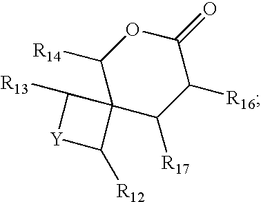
C1([R14])OC(=O)C([R16])C([R17])C12C([R13])[Y]C2[R12]
